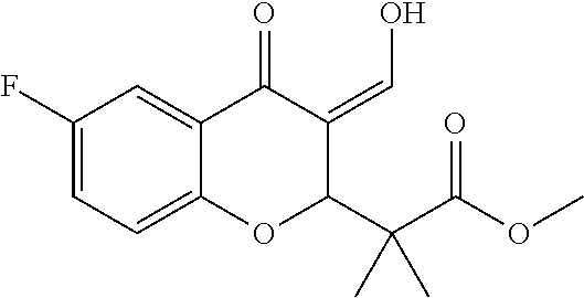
C1(F)=CC=C2C(=C1)C(=O)C(=CO)C(C(C(OC)=O)(C)C)O2
